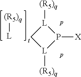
[L]1([(R5)q])P([X])[L]([(R5)q])C1.[(R5)q][L]
